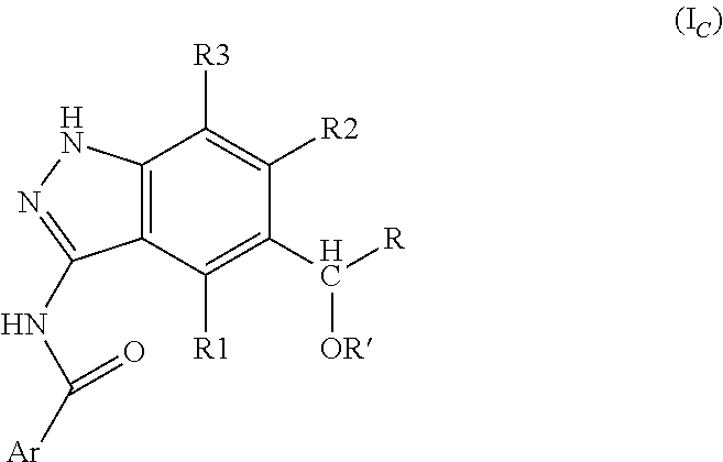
C12=C(C([R1])=C(C([R])[OR])C([R2])=C1[R3])C(NC([Ar])=O)=NN2
